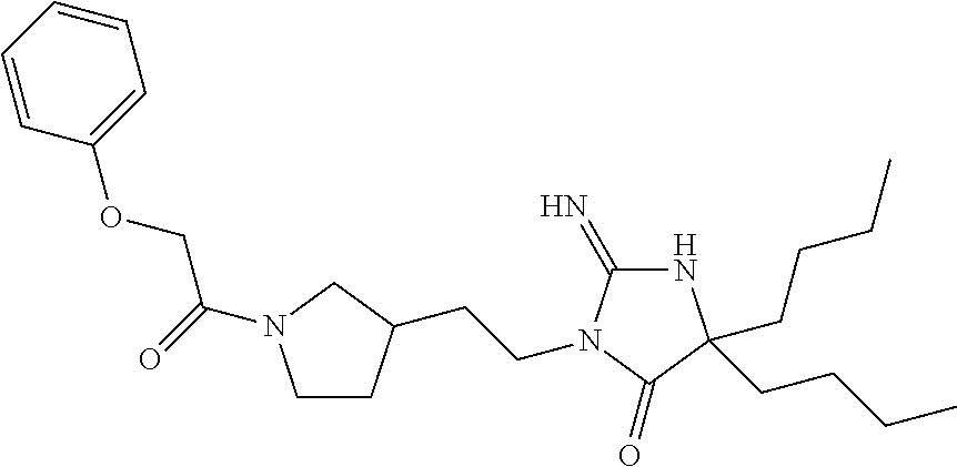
C1=CC=CC=C1OCC(=O)N1CCC(CCN2C(=N)NC(CCCC)(CCCC)C2=O)C1
